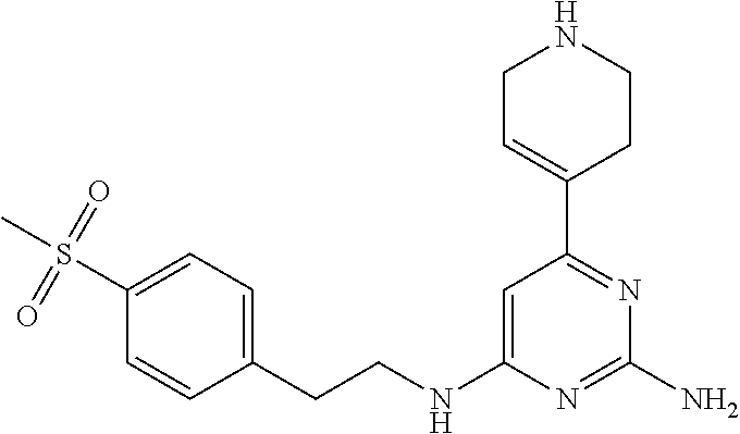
C1(S(C)(=O)=O)=CC=C(CCNC2=CC(C3=CCNCC3)=NC(N)=N2)C=C1
